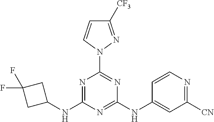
N1=C(NC2CC(F)(F)C2)N=C(NC2=CC([CN])=NC=C2)N=C1N1C=CC([CF3])=N1
